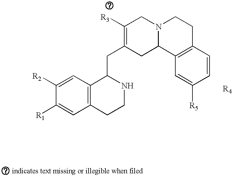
C1=C([R2])C([R1])=CC2=C1C(CC1=C([R3])CN3C(C1)C1=C(CC3)C=CC([R5])=C1)NCC2
